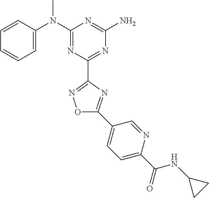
C1=CC(N(C2=NC(C3=NOC(C4=CC=C(C(=O)NC5CC5)N=C4)=N3)=NC(N)=N2)C)=CC=C1
